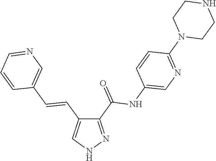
C1(C(=O)NC2=CN=C(N3CCNCC3)C=C2)=NNC=C1C=CC1=CN=CC=C1
